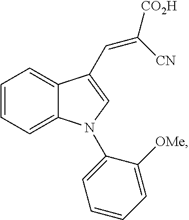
C1=CC=C2C(=C1)C(C=C([CO2H])[CN])=CN2C1=CC=CC=C1[OMe]
